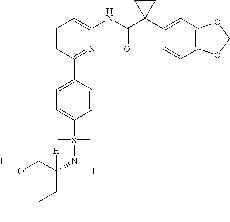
C1=CC(C2=CC=C(S(NC(CO)(CCC)[H])(=O)=O)C=C2)=NC(NC(C2(C3=CC4=C(C=C3)OCO4)CC2)=O)=C1.[H].[H]
